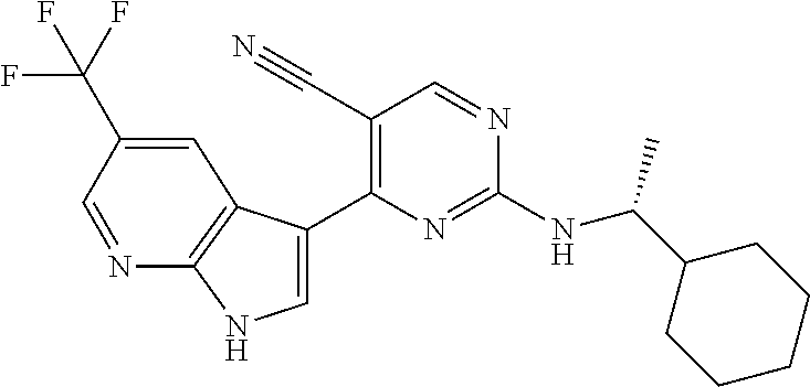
C(NC1=NC(C2=CNC3=C2C=C(C(F)(F)F)C=N3)=C(C#N)C=N1)(C1CCCCC1)C
